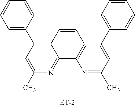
C1=CC2=C(C3=CC=CC=C3)C=C(C)N=C2C2=C1C(C1=CC=CC=C1)=CC(C)=N2
